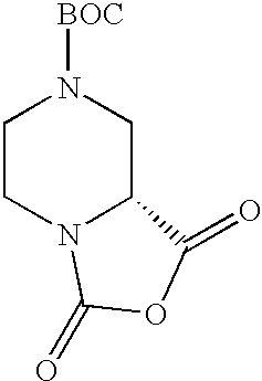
C1CN2C(CN1[BOC])C(=O)OC2=O
